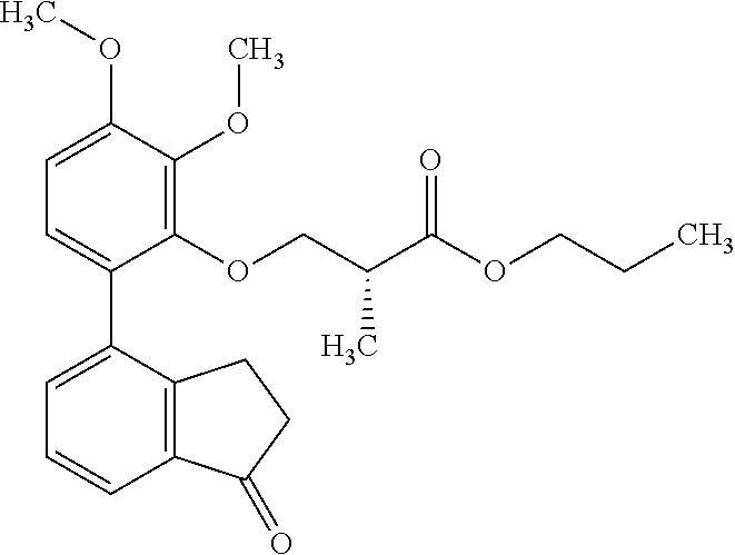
C1=C(OC)C(OC)=C(OCC(C(OCCC)=O)C)C(C2=CC=CC3=C2CCC3=O)=C1
